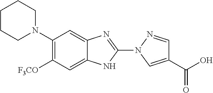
C1(N2C=C(C(O)=O)C=N2)=NC2=CC(N3CCCCC3)=C([F3CO])C=C2N1
